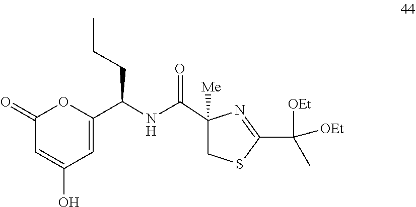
C1(C(C)([OEt])[OEt])=NC(C(NC(C2=CC(O)=CC(=O)O2)CCC)=O)([Me])CS1
